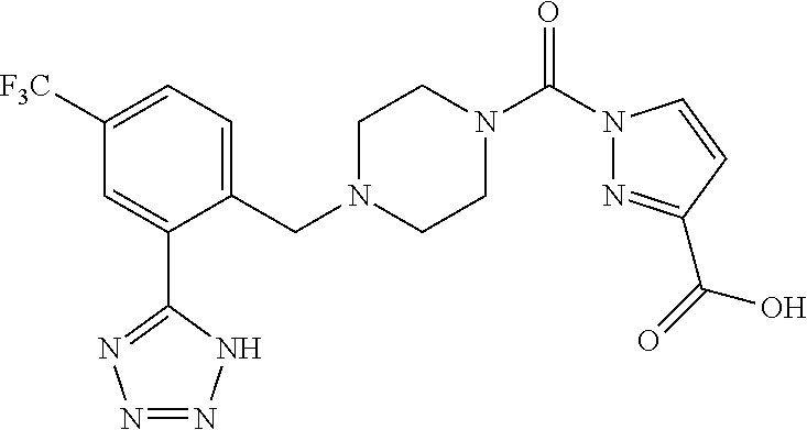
C1=C(C2=NN=NN2)C(CN2CCN(C(N3N=C(C(=O)O)C=C3)=O)CC2)=CC=C1[F3C]
